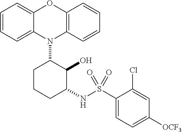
N1(C2CCCC(NS(C3=CC=C([OCF3])C=C3Cl)(=O)=O)C2O)C2=C(C=CC=C2)OC2=CC=CC=C12
